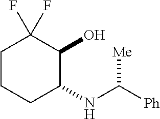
C1CCC(NC([Ph])[Me])C(O)C1(F)F
